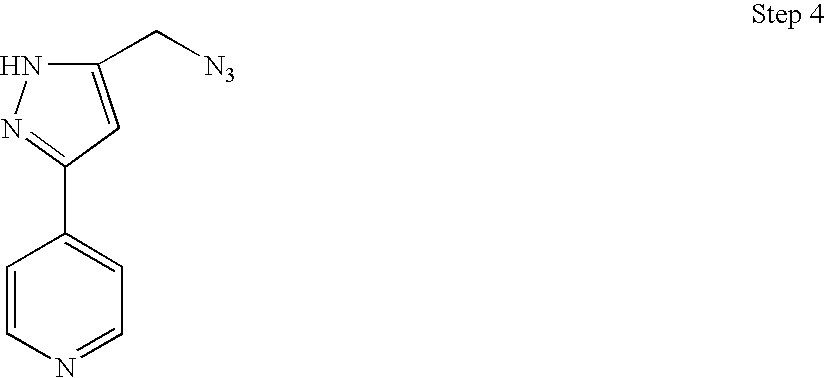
C1(C[N3])=CC(C2=CC=NC=C2)=NN1
